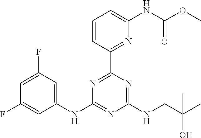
C1=CC(C2=NC(NC3=CC(F)=CC(F)=C3)=NC(NCC(C)(O)C)=N2)=NC(NC(OC)=O)=C1
